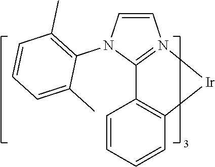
C1=CC2=C(C=C1)[Ir]N1=C2N(C2=C(C)C=CC=C2C)C=C1
